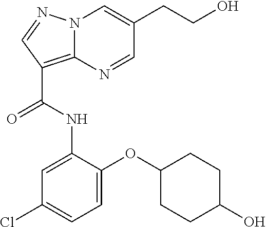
C12=C(C(=O)NC3=CC(Cl)=CC=C3OC3CCC(O)CC3)C=NN1C=C(CCO)C=N2
